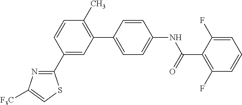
C1(C2=CC(C3=CC=C(NC(C4=C(F)C=CC=C4F)=O)C=C3)=C(C)C=C2)=NC([F3C])=CS1
